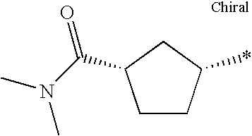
C1CC(*)CC1C(N(C)C)=O
